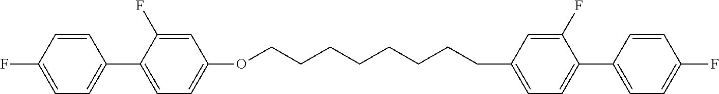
FC1=CC=C(C2=CC=C(OCCCCCCCCC3=CC=C(C4=CC=C(F)C=C4)C(F)=C3)C=C2F)C=C1
